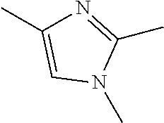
CN1C(C)=NC(C)=C1
